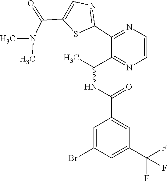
C1(C2=NC=CN=C2C(NC(C2=CC(C(F)(F)F)=CC(Br)=C2)=O)C)=NC=C(C(=O)N(C)C)S1
